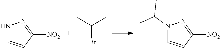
N1C=CC([NO2])=N1.C(Br)(C)C.N1(C(C)C)C=CC([NO2])=N1
